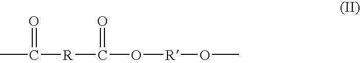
C([R]C(O[R]OC)=O)(C)=O
